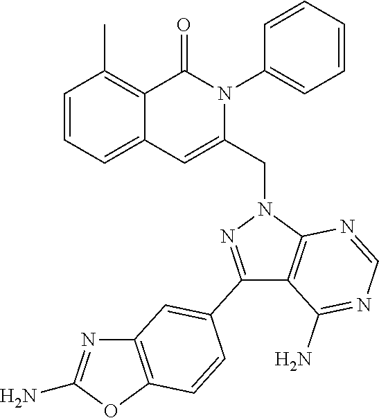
C1=CC=C2C(=C1C)C(=O)N(C1=CC=CC=C1)C(CN1N=C(C3=CC4=C(OC(N)=N4)C=C3)C3=C1N=CN=C3N)=C2
